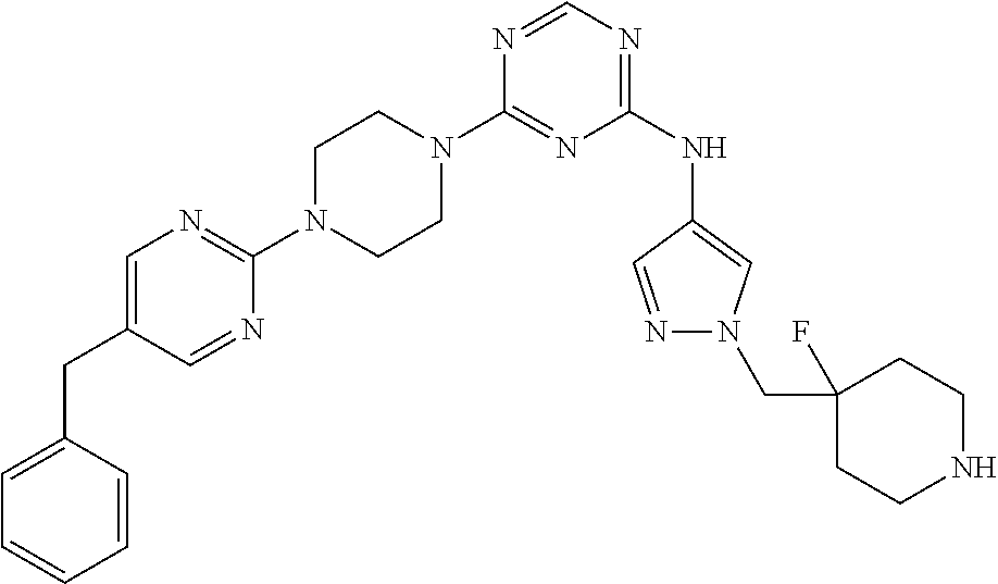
C1(N2CCN(C3=NC=C(CC4=CC=CC=C4)C=N3)CC2)=NC(NC2=CN(CC3(F)CCNCC3)N=C2)=NC=N1
